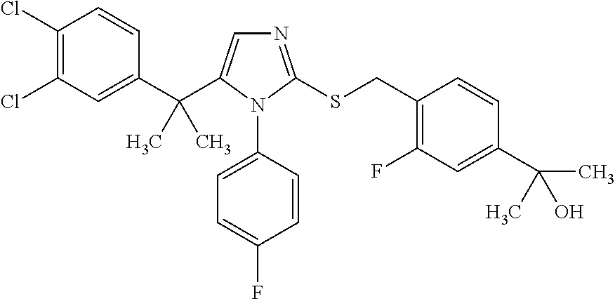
C1(Cl)=C(Cl)C=C(C(C2=CN=C(SCC3=C(F)C=C(C(C)(O)C)C=C3)N2C2=CC=C(F)C=C2)(C)C)C=C1
